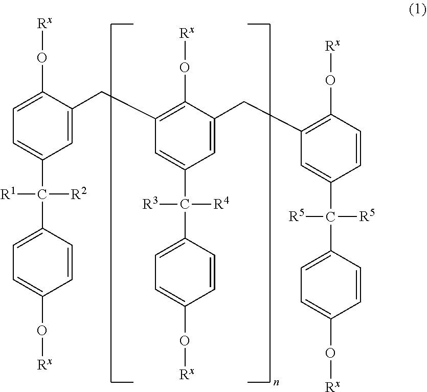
C1=C(CC2=C(O[Rx])C(CC3=C(O[Rx])C=CC(C([R5])([R5])C4=CC=C(O[Rx])C=C4)=C3)=CC(C([R3])([R4])C3=CC=C(O[Rx])C=C3)=C2)C(O[Rx])=CC=C1C([R1])([R2])C1=CC=C(O[Rx])C=C1
